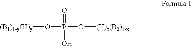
[(B1)1-y(H)y]OP(O[(H)x(B2)1-x])(=O)O
